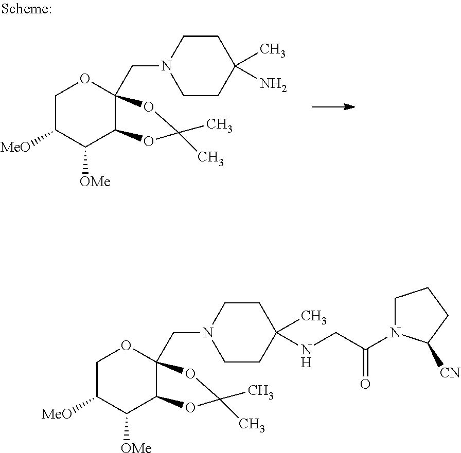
C1([MeO])C([OMe])C2OC(C)(C)OC2(CN2CCC(N)(C)CC2)OC1.C1([MeO])C([OMe])C2OC(C)(C)OC2(CN2CCC(NCC(N3CCCC3[CN])=O)(C)CC2)OC1
